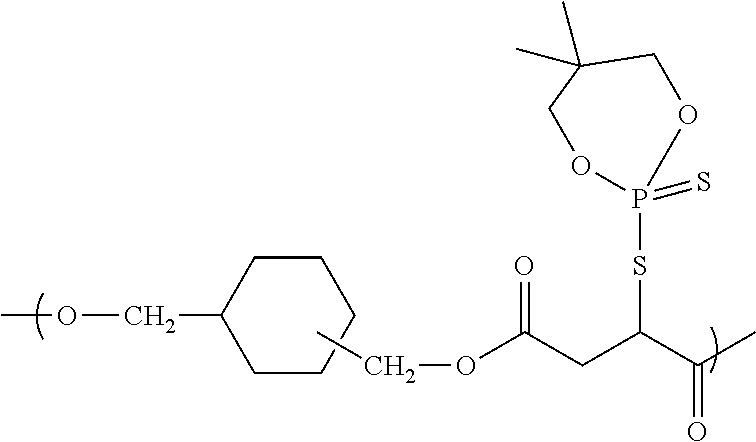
COCC1CCCCC1.CCOC(CC(C(C)=O)SP1(=S)OCC(C)(C)CO1)=O
